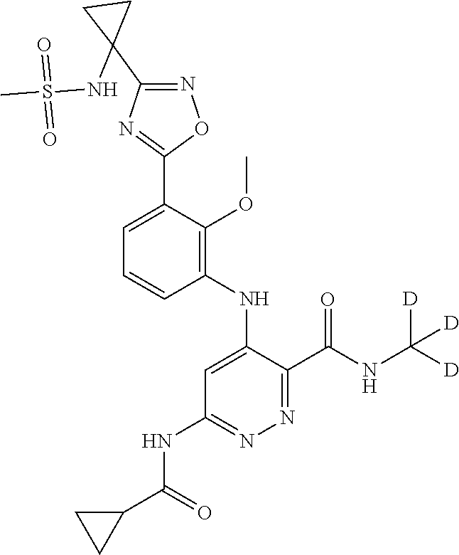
C1=C(C2=NC(C3(NS(C)(=O)=O)CC3)=NO2)C(OC)=C(NC2=CC(NC(C3CC3)=O)=NN=C2C(NC([D])([D])[D])=O)C=C1
